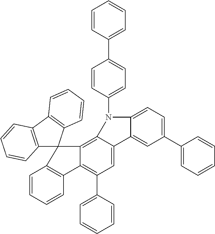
C1=CC=CC2=C1C1(C3=C4C(=CC(C5=CC=CC=C5)=C23)C2=CC(C3=CC=CC=C3)=CC=C2N4C2=CC=C(C3=CC=CC=C3)C=C2)C2=C(C3=C1C=CC=C3)C=CC=C2
